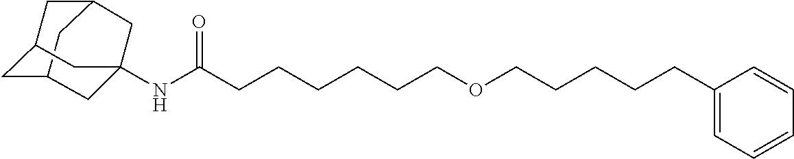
C12CC3CC(C1)CC(NC(CCCCCCOCCCCCC1=CC=CC=C1)=O)(C3)C2
